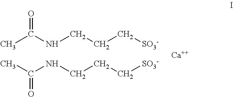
CC(NCCC[SO3-])=O.CC(NCCC[SO3-])=O.[Ca]
